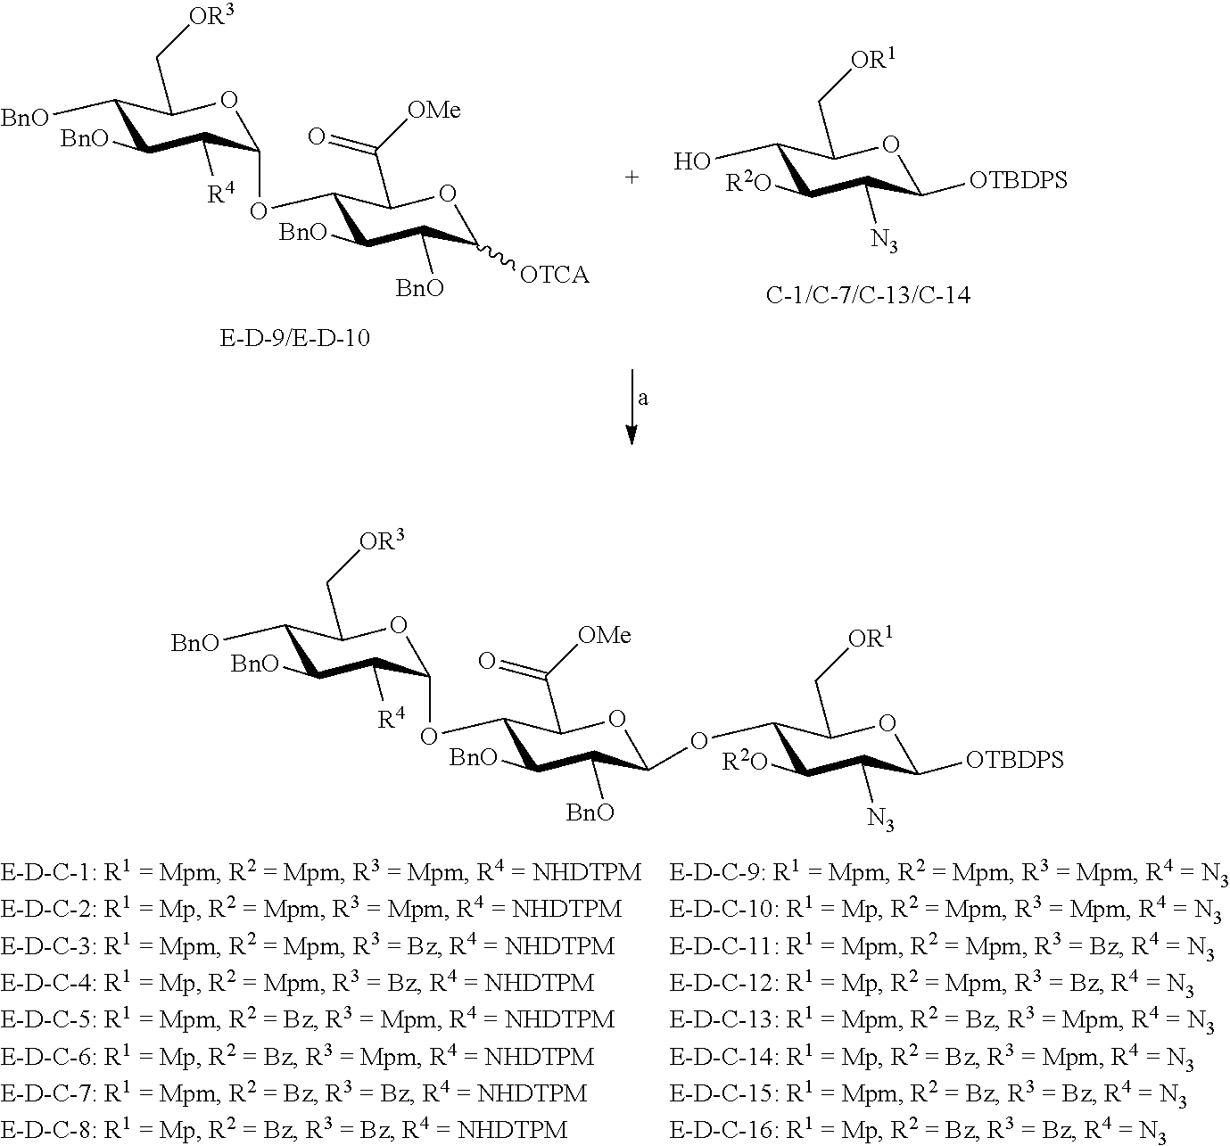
C1([BnO])C([BnO])C([R4])C(OC2C([BnO])C([BnO])C([OTCA])OC2C([OMe])=O)OC1C[OR3].C1(O)C([R2O])C([N3])C([OTBDPS])OC1C[OR1].C1([BnO])C([BnO])C([R4])C(OC2C([BnO])C([BnO])C(OC3C([R2O])C([N3])C([OTBDPS])OC3C[OR1])OC2C([OMe])=O)OC1C[OR3]
